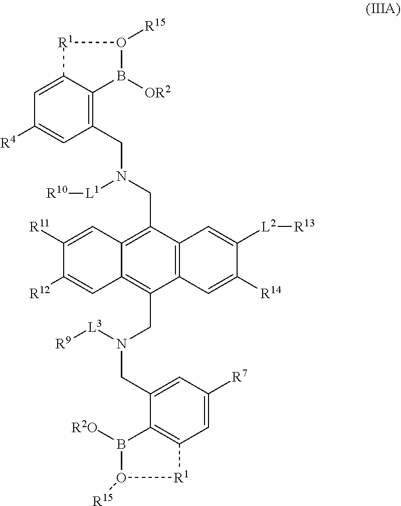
C1=C2C(=C(CN(CC3=C4C(=C(CN(CC5=CC([R7])=CC6=C5B([R2O])O([R15])[R1]6)[L3][R9])C5=C3C=C([L2][R13])C([R14])=C5)C=C([R12])C([R11])=C4)[L1][R10])C=C1[R4])B([OR2])O([R15])[R1]2
